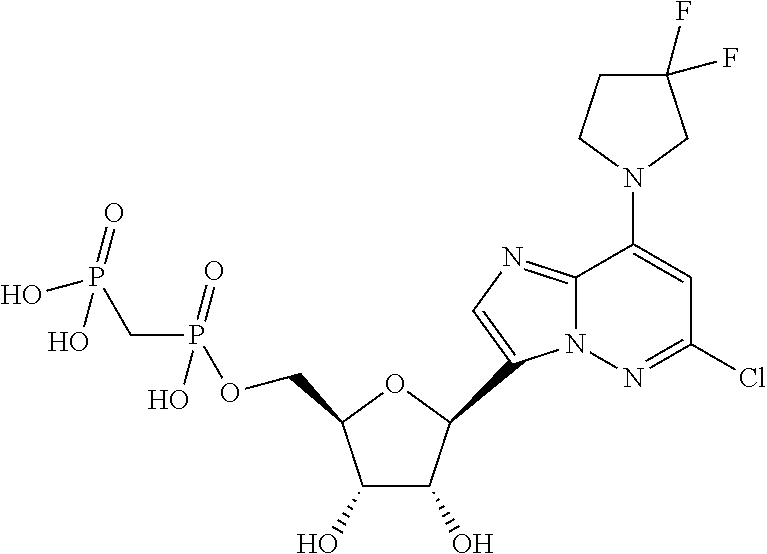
C1(O)C(O)C(C2=CN=C3N2N=C(Cl)C=C3N2CCC(F)(F)C2)OC1COP(CP(O)(=O)O)(=O)O
